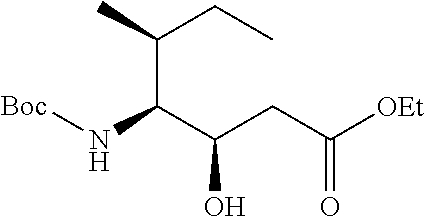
[Boc]NC(C(CC([OEt])=O)O)C(C)CC
